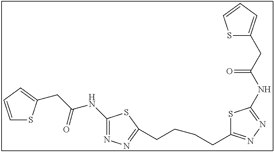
C1=CC=C(CC(NC2=NN=C(CCCCC3=NN=C(NC(CC4=CC=CS4)=O)S3)S2)=O)S1
